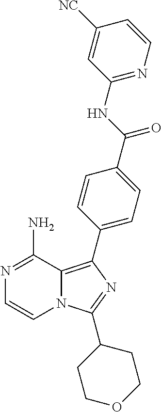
N1=C(N)C2=C(C3=CC=C(C(NC4=NC=CC([NC])=C4)=O)C=C3)N=C(C3CCOCC3)N2C=C1
